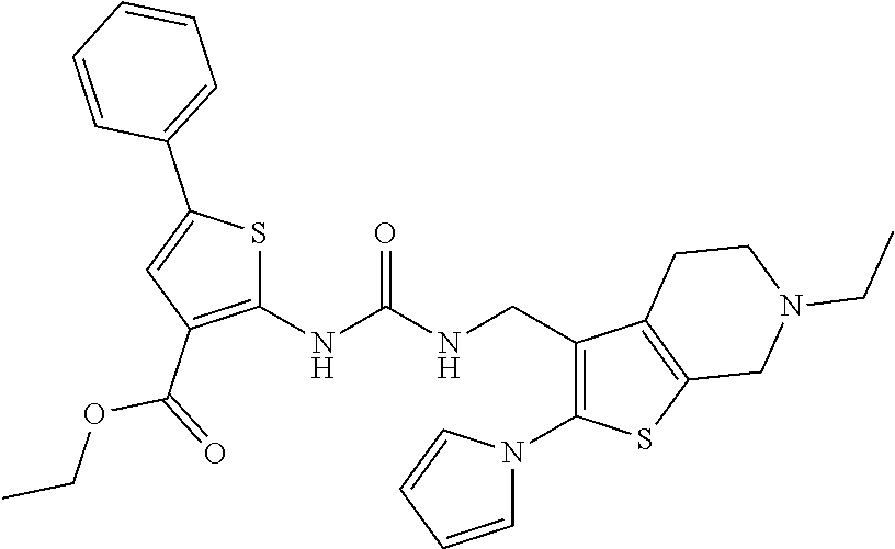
C1(CNC(NC2=C(C(=O)OCC)C=C(C3=CC=CC=C3)S2)=O)=C(N2C=CC=C2)SC2=C1CCN(CC)C2
